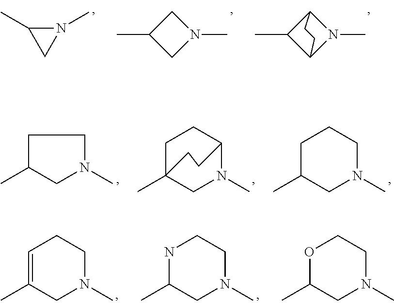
N1(C)C(C)C1.C1C(C)CN1C.C12C(C)C(N1C)CC2.C1(C)CN(C)CC1.C1C2(C)CN(C)C(C1)CC2.C1C(C)CN(C)CC1.N1C(C)CN(C)CC1.C1=C(C)CN(C)CC1.O1C(C)CN(C)CC1
